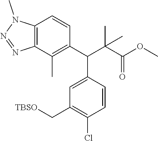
C12=C(C(C)=C(C(C(C(OC)=O)(C)C)C3=CC(C[TBSO])=C(Cl)C=C3)C=C1)N=NN2C
